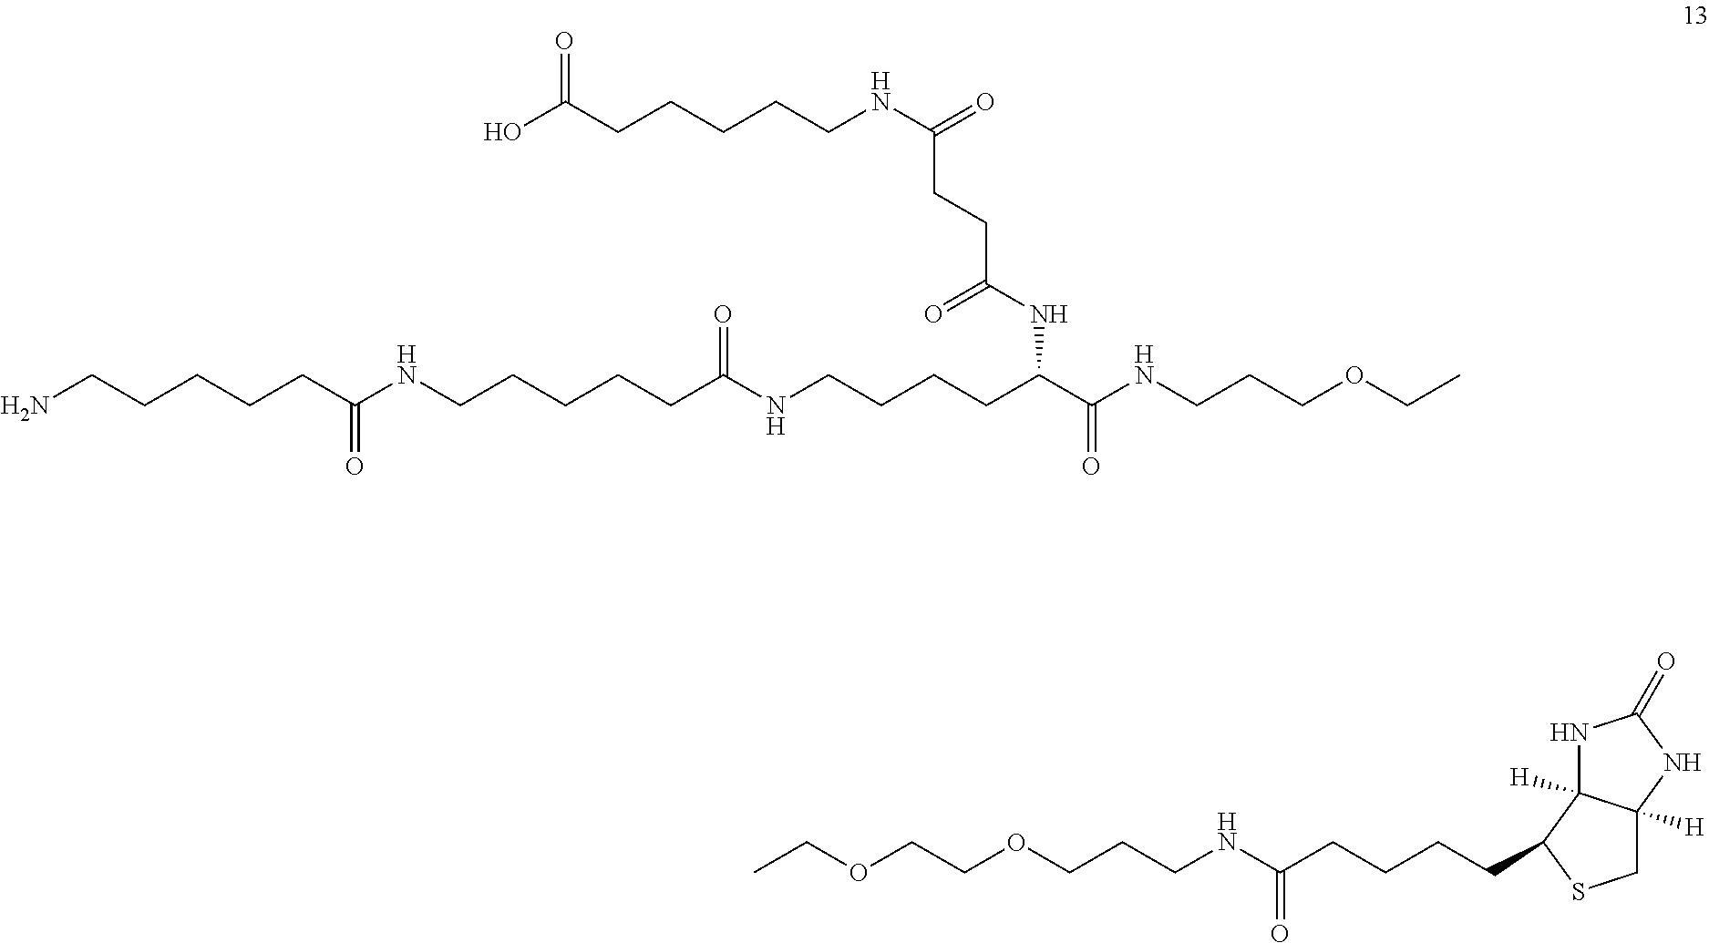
C(CCC(NC(C(NCCCOCC)=O)CCCCNC(CCCCCNC(CCCCCN)=O)=O)=O)(NCCCCCC(O)=O)=O.CCOCCOCCCNC(CCCCC1SCC2([H])C1([H])NC(=O)N2)=O
